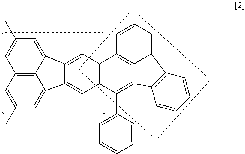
C1=C(C)C=C2C3=C1C=C(C)C=C3C1=CC3=C(C=C21)C(C1=CC=CC=C1)=C1C2=C3C=CC=C2C2=C1C=CC=C2
